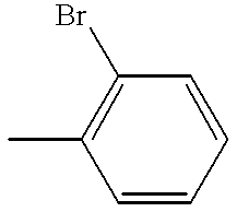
C1=CC=CC(Br)=C1C
